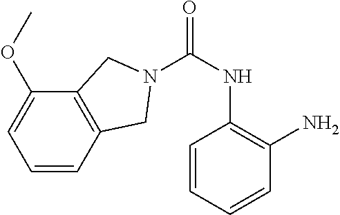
C1=CC=CC(N)=C1NC(=O)N1CC2=C(C(OC)=CC=C2)C1
